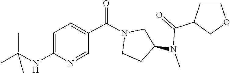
CN(C1CCN(C(C2=CC=C(NC(C)(C)C)N=C2)=O)C1)C(=O)C1CCOC1
